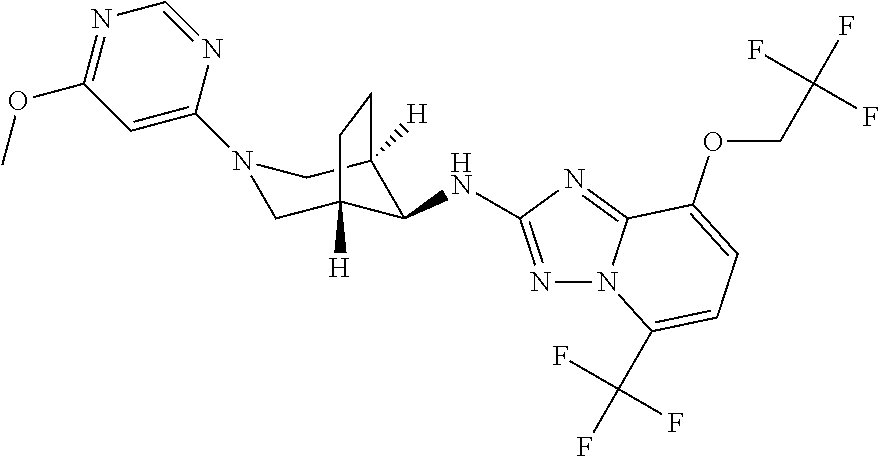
C1(N2CC3([H])C(NC4=NN5C(=N4)C(OCC(F)(F)F)=CC=C5C(F)(F)F)C([H])(C2)CC3)=CC(OC)=NC=N1
